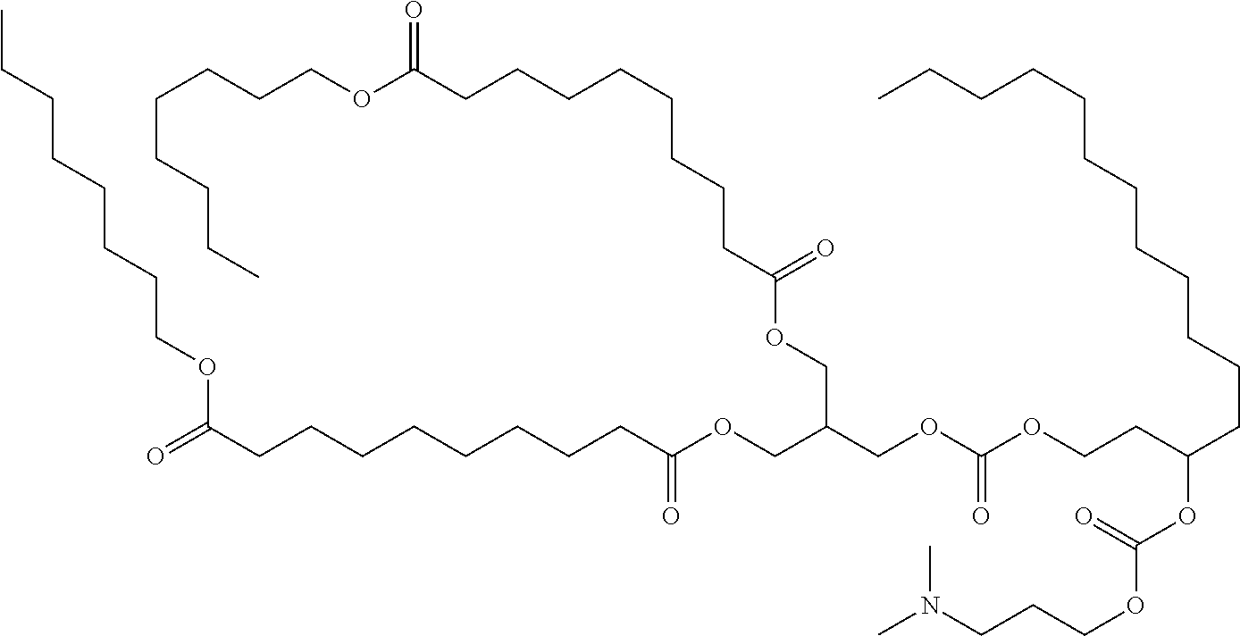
CCCCCCCCOC(CCCCCCCCC(OCC(COC(OCCC(CCCCCCCCCCCC)OC(OCCCN(C)C)=O)=O)COC(CCCCCCCCC(OCCCCCCCC)=O)=O)=O)=O
